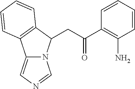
C12=CN=CN1C(CC(C1=C(N)C=CC=C1)=O)C1=C2C=CC=C1
